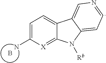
C1=C(N)[X]=C2C(=C1)C1=CN=CC=C1N2[Rb].B
